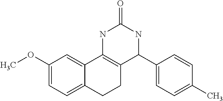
C1(OC)=CC=C2C(=C1)C1=C(CC2)C(C2=CC=C(C)C=C2)NC(=O)N1
